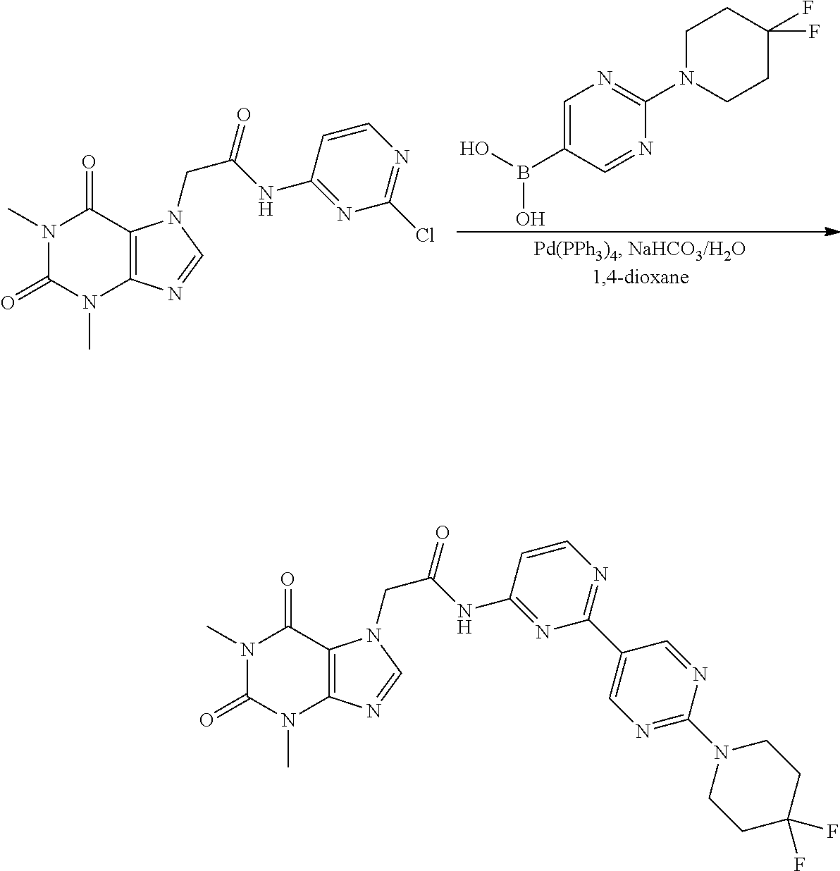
N1(C)C(=O)N(C)C2=C(C1=O)N(CC(=O)NC1=NC(Cl)=NC=C1)C=N2.C1=C(B(O)O)C=NC(N2CCC(F)(F)CC2)=N1.N1(C)C(=O)N(C)C2=C(C1=O)N(CC(=O)NC1=NC(C3=CN=C(N4CCC(F)(F)CC4)N=C3)=NC=C1)C=N2
